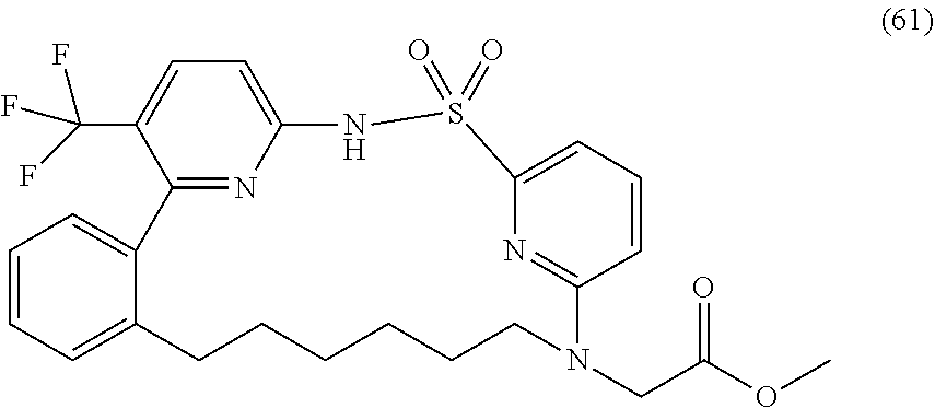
C1=CC=C2C(=C1)C1=NC(=CC=C1C(F)(F)F)NS(=O)(=O)C1=CC=CC(=N1)N(CC(OC)=O)CCCCCC2
